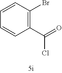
C1(C(=O)Cl)=C(Br)C=CC=C1
